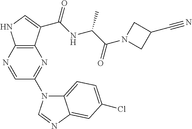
C12=C(C(C(NC(C(N3CC(C#N)C3)=O)C)=O)=CN1)N=C(N1C3=CC=C(Cl)C=C3N=C1)C=N2
